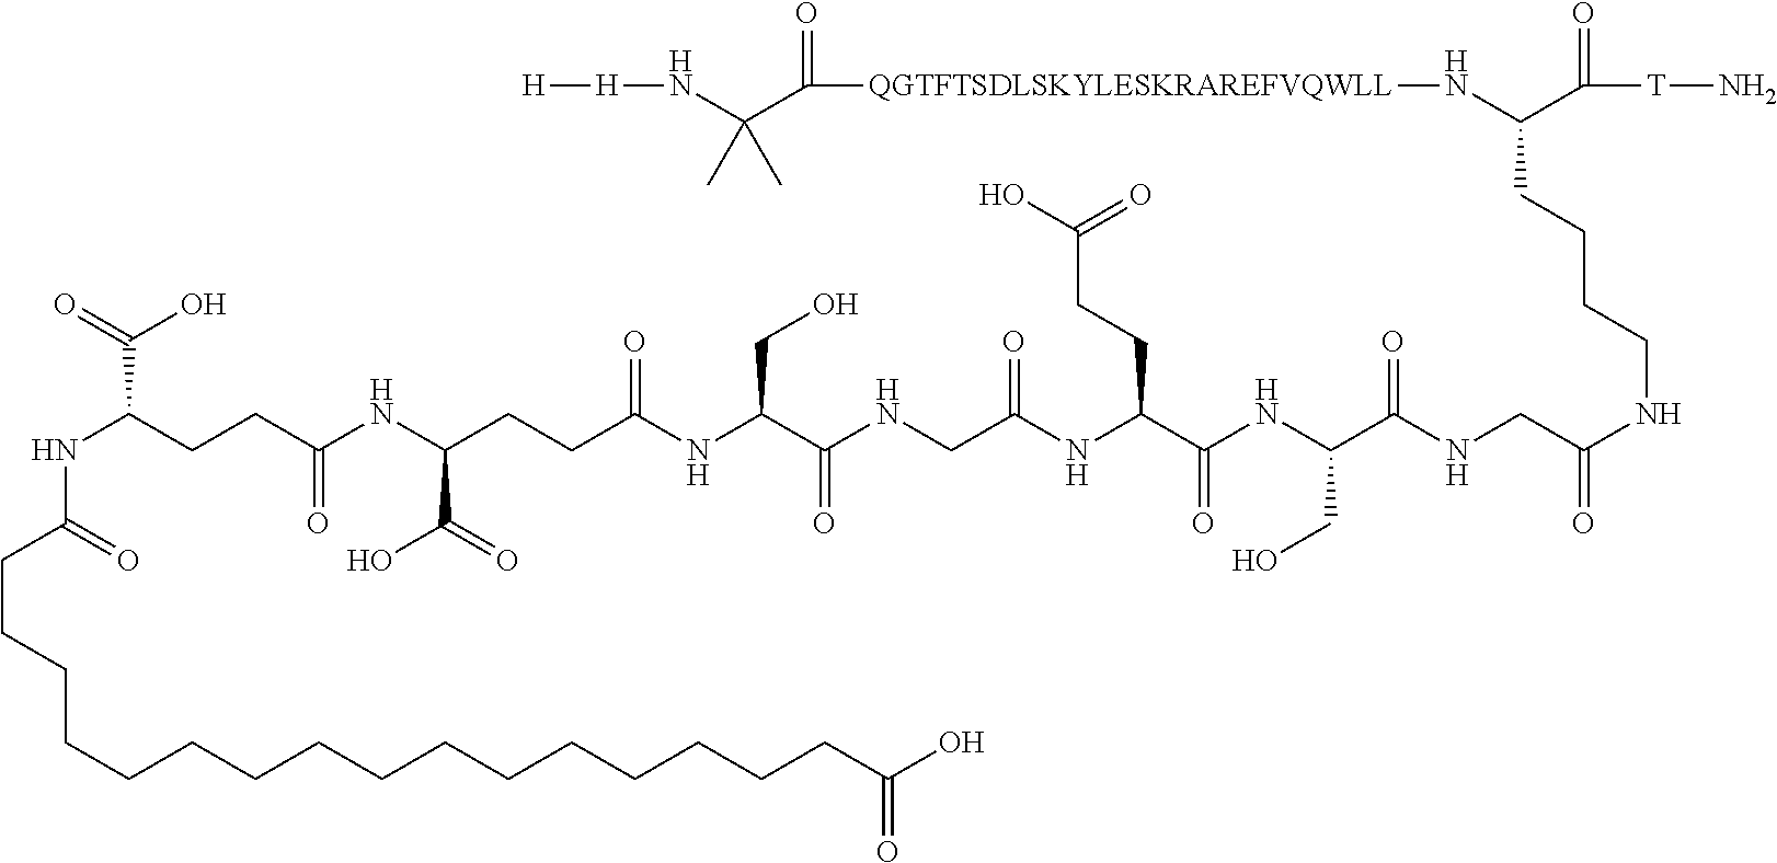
C(CCCCNC(CNC(C(NC(C(NC(CNC(C(NC(CCC(NC(CCC(NC(=O)CCCCCCCCCCCCCCCCC(O)=O)C(=O)O)=O)C(=O)O)=O)CO)=O)=O)CCC(O)=O)=O)CO)=O)=O)(N[QGTFTSDLSKYLESKRAREFVQWLL]C(=O)C(N[H][H])(C)C)C(=O)[T]N
